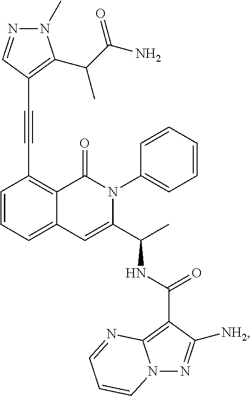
C1=CC=C2C(=C1C#CC1=C(C(C(N)=O)C)N(C)N=C1)C(=O)N(C1=CC=CC=C1)C(C(C)NC(=O)C1=C3N(N=C1[NH2])C=CC=N3)=C2
